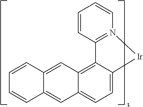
C1=CC2=N(C=C1)[Ir]C1=CC=C3C(=C21)C=C1C(=C3)C=CC=C1
